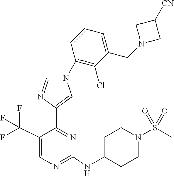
C1=C(C(F)(F)F)C(C2=CN(C3=C(Cl)C(CN4CC([CN])C4)=CC=C3)C=N2)=NC(NC2CCN(S(C)(=O)=O)CC2)=N1
